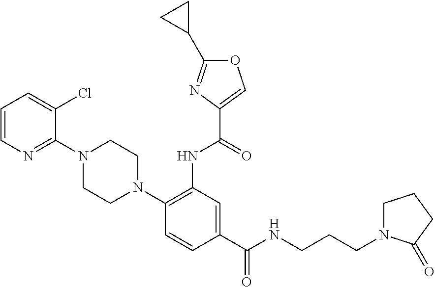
C1=CN=C(N2CCN(C3=C(NC(=O)C4=COC(C5CC5)=N4)C=C(C(=O)NCCCN4CCCC4=O)C=C3)CC2)C(Cl)=C1
